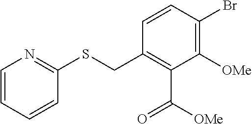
C1=CC=CC(SCC2=C(C(=O)[OMe])C([OMe])=C(Br)C=C2)=N1
